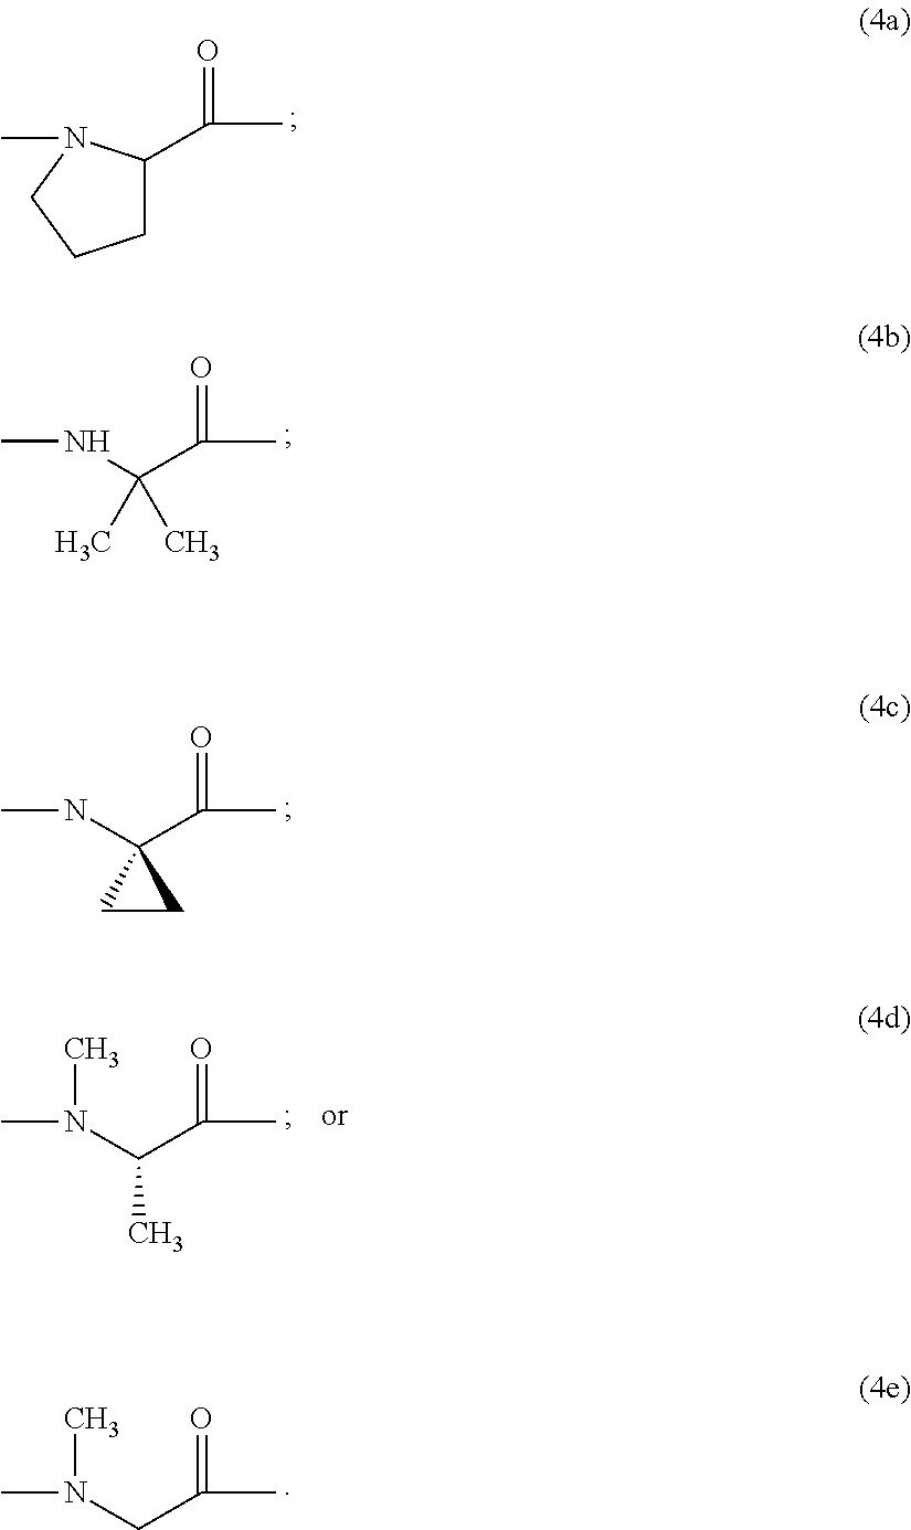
C1C(C(C)=O)N(C)CC1.CNC(C(C)=O)(C)C.CNC1(C(C)=O)CC1.CN(CC(C)=O)C.CN(C(C(C)=O)C)C
